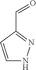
C1=CC(C=O)=NN1
